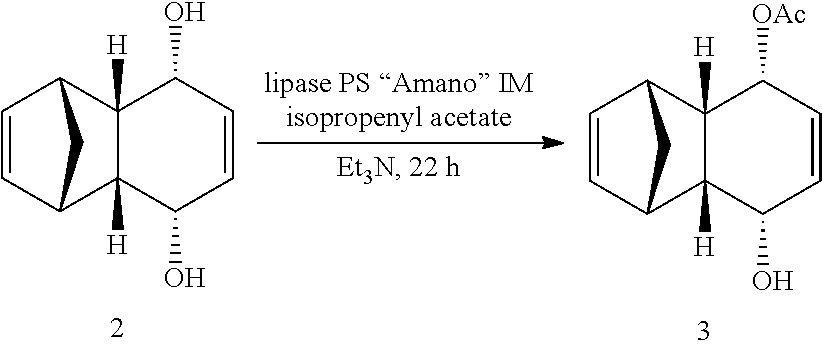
C1=CC2C3([H])C([H])(C1C2)C(O)C=CC3O.C1=CC2C3([H])C([H])(C1C2)C([OAc])C=CC3O
